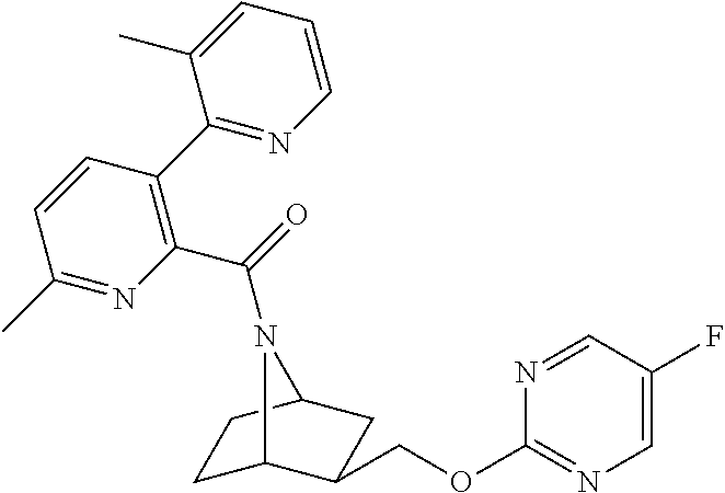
C1C2C(COC3=NC=C(F)C=N3)CC(C1)N2C(=O)C1=C(C2=NC=CC=C2C)C=CC(C)=N1
